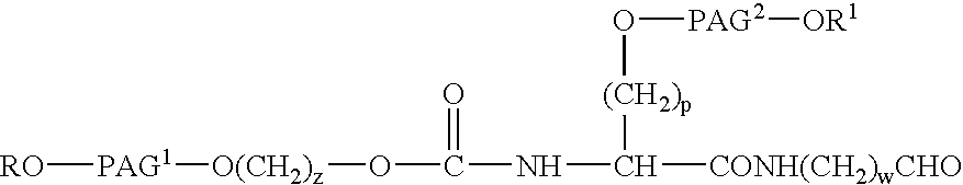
[RO][PAG1][O(CH2)z]OC(=O)NC([CONH(CH2)wCHO])[(CH2)p]O[PAG2][OR1]
